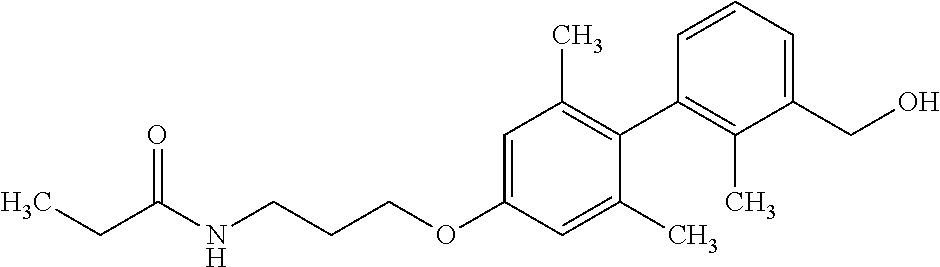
C1=C(OCCCNC(CC)=O)C=C(C)C(C2=C(C)C(CO)=CC=C2)=C1C
